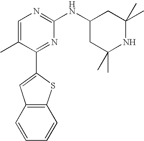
C1=C(C)C(C2=CC3=C(S2)C=CC=C3)=NC(NC2CC(C)(C)NC(C)(C)C2)=N1
